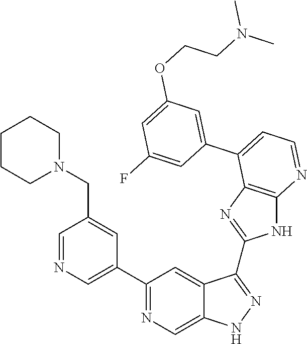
C1(C2=NC=C3C(=C2)C(C2=NC4=C(N2)N=CC=C4C2=CC(OCCN(C)C)=CC(F)=C2)=NN3)=CN=CC(CN2CCCCC2)=C1
